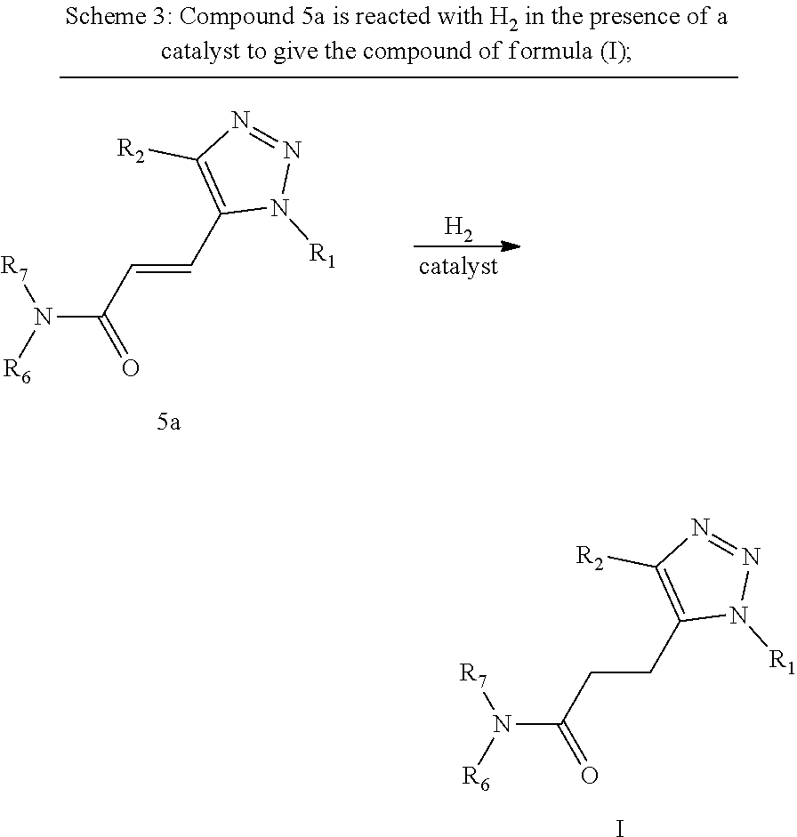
N(C(CCC1=C([R2])N=NN1[R1])=O)([R6])[R7].I.N(C(C=CC1=C([R2])N=NN1[R1])=O)([R6])[R7].[H2]
